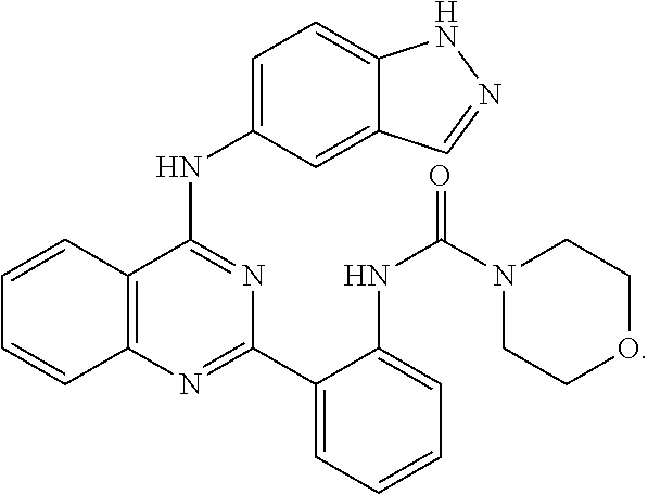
C12=C(N=C(C3=CC=CC=C3NC(=O)N3CCOCC3)N=C1NC1=CC=C3C(=C1)C=NN3)C=CC=C2
